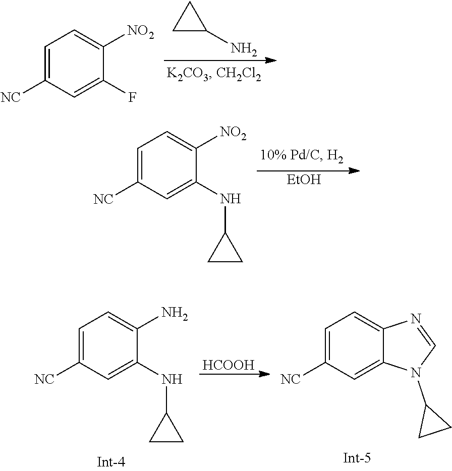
C1C(N)C1.C1=C([NC])C=C(F)C([NO2])=C1.[EtOH].C1=C([NC])C=C(NC2CC2)C([NO2])=C1.[HCOOH].C1=C([NC])C=C(NC2CC2)C(N)=C1.C1=C([NC])C=C2C(=C1)N=CN2C1CC1
